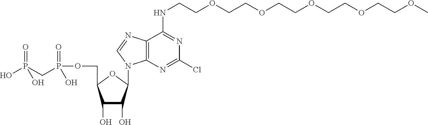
C1(O)C(O)C(N2C3=C(C(NCCOCCOCCOCCOCCOC)=NC(Cl)=N3)N=C2)OC1COP(CP(=O)(O)O)(=O)O
